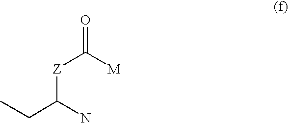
[Z](C(=O)[M])C(N)CC
